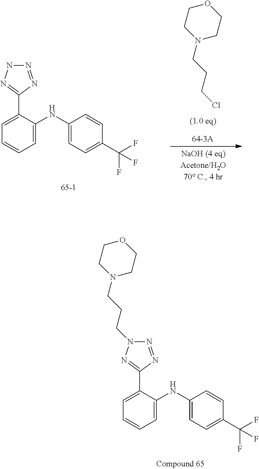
C1=C(C2=NNN=N2)C(NC2=CC=C(C(F)(F)F)C=C2)=CC=C1.C1N(CCCCl)CCOC1.C1=C(C2=NN(CCCN3CCOCC3)N=N2)C(NC2=CC=C(C(F)(F)F)C=C2)=CC=C1
